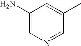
C1(N)=CN=CC(C)=C1
